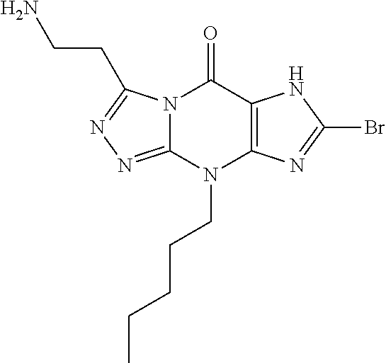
C12=C(N=C(Br)N1)N(CCCCC)C1=NN=C(CCN)N1C2=O
